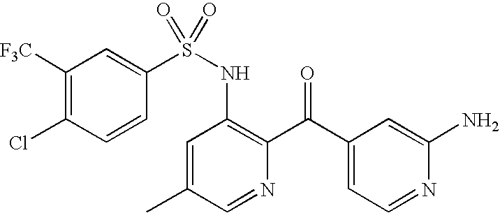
C1([F3C])=C(Cl)C=CC(S(NC2=C(C(C3=CC=NC(N)=C3)=O)N=CC(C)=C2)(=O)=O)=C1
